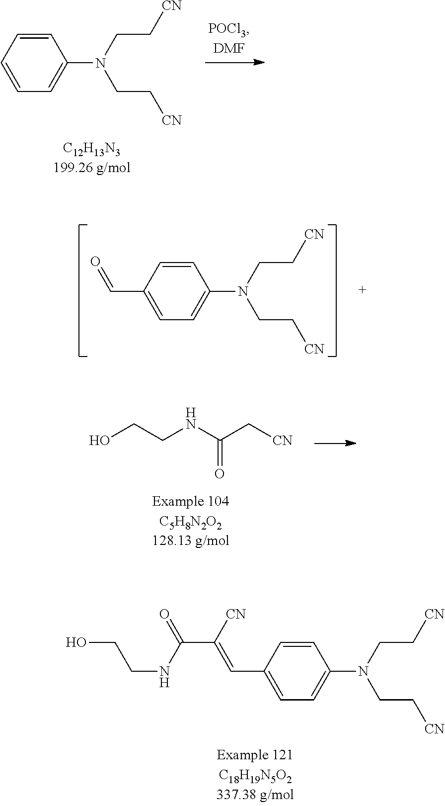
C1(C=C(C(NCCO)=O)[CN])=CC=C(N(CC[CN])CC[CN])C=C1.C1=CC=C(N(CC[CN])CC[CN])C=C1.C1(C=O)=CC=C(N(CC[CN])CC[CN])C=C1.OCCNC(C[CN])=O
